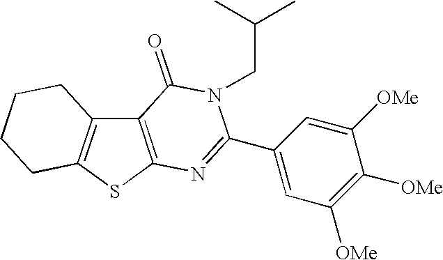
C12=C(SC3=C1CCCC3)N=C(C1=CC([OMe])=C([OMe])C([OMe])=C1)N(CC(C)C)C2=O
